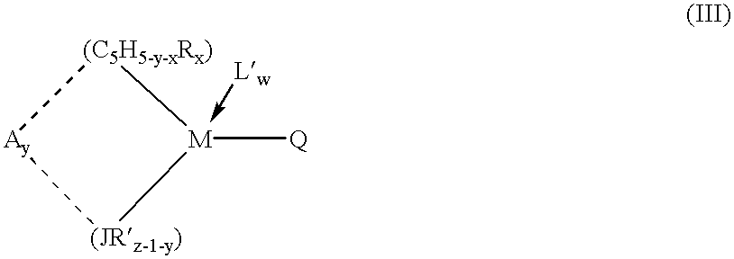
[(C5H5-y-xRx)]1[M]([Q])(-[Lw])[(JRz-1-y)][Ay]1
